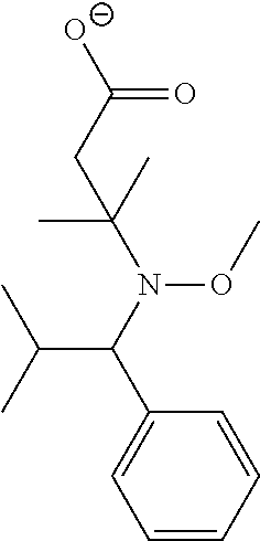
O=C(CC(N(C(C1=CC=CC=C1)C(C)C)OC)(C)C)[O-]
